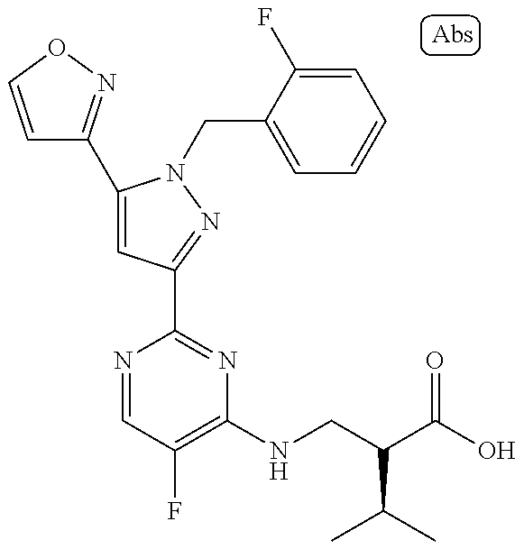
C1=CON=C1C1=CC(C2=NC(NCC(C(=O)O)C(C)C)=C(F)C=N2)=NN1CC1=CC=CC=C1F
